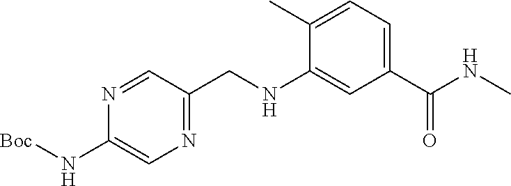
N1=C(CNC2=CC(C(=O)NC)=CC=C2C)C=NC(N[Boc])=C1
